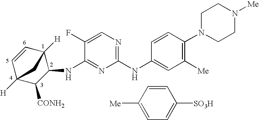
C1=CC2([H])C(NC3=NC(NC4=CC([Me])=C(N5CCN([Me])CC5)C=C4)=NC=C3F)C([CONH2])C1([H])C2.C1=C([Me])C=CC([SO3H])=C1
